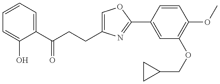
C1=CC=C(C(CCC2=COC(C3=CC(OCC4CC4)=C(OC)C=C3)=N2)=O)C(O)=C1
